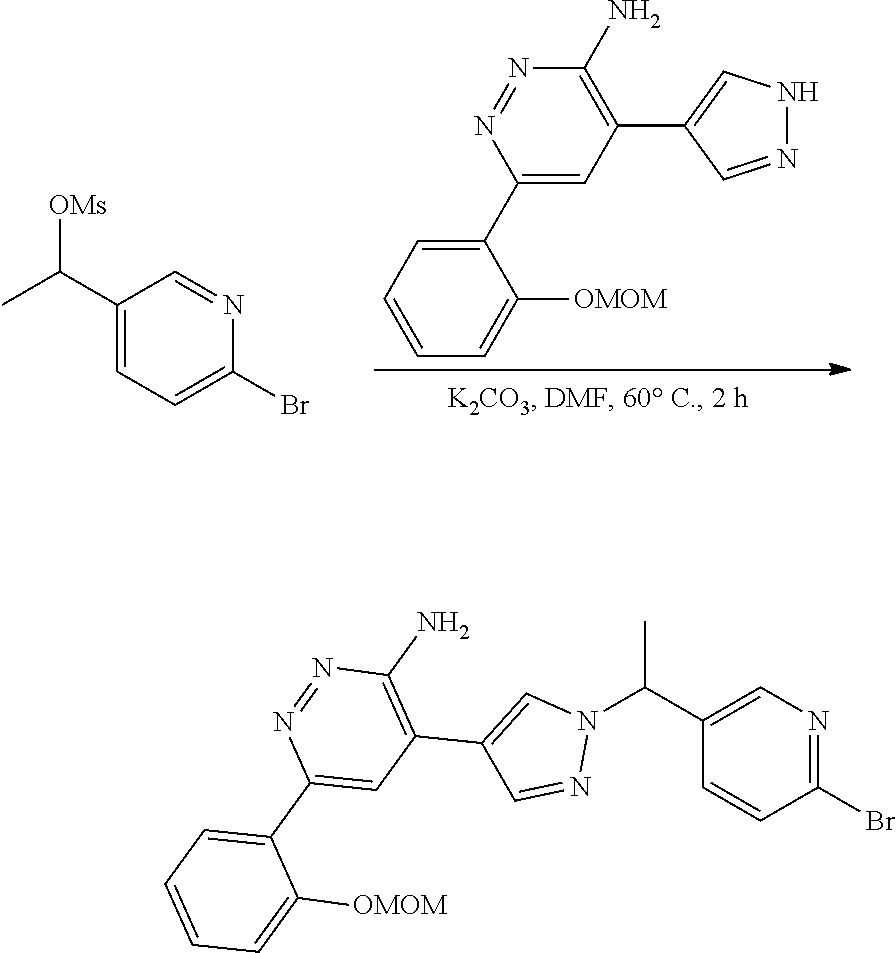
C1=CC=C([OMOM])C(C2=CC(C3=CNN=C3)=C(N)N=N2)=C1.C1(C(C)[OMs])=CC=C(Br)N=C1.C1=CC(Br)=NC=C1C(N1C=C(C2=C(N)N=NC(C3=CC=CC=C3[OMOM])=C2)C=N1)C
